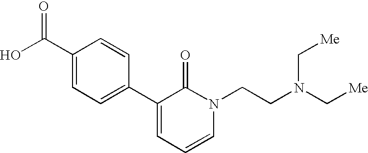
OC(C1=CC=C(C2=CC=CN(CCN(C[Me])C[Me])C2=O)C=C1)=O
